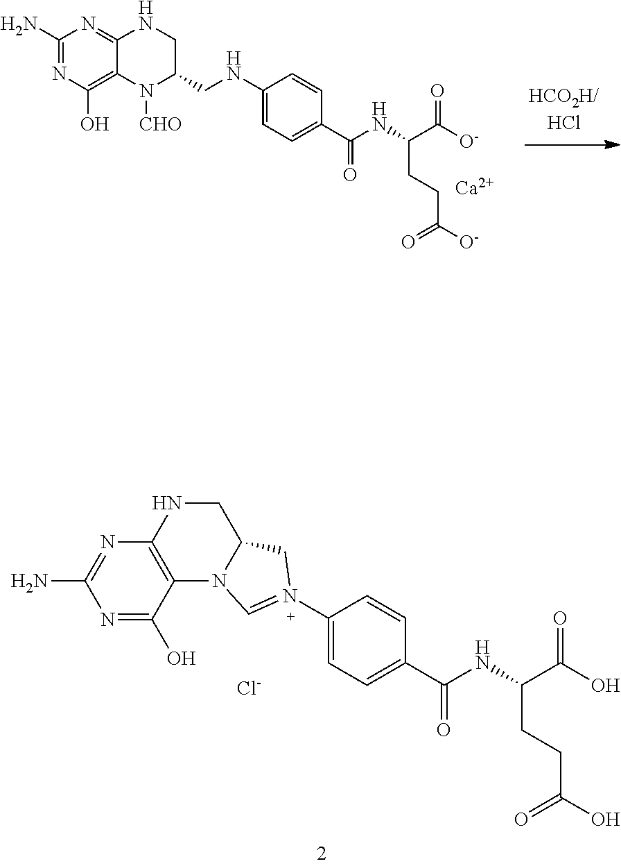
N1([CHO])C2=C(O)N=C(N)N=C2NCC1CNC1=CC=C(C(=O)NC(CCC(=O)[O-])C(=O)[O-])C=C1.[Ca].C12CN(C3=CC=C(C(=O)NC(CCC(=O)O)C(=O)O)C=C3)=CN1C1=C(NC2)N=C(N)N=C1O.[Cl-]
